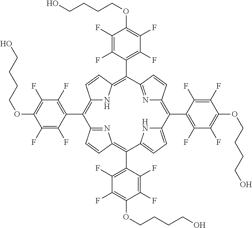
C12=C(C3=C(F)C(F)=C(OCCCCO)C(F)=C3F)C3=NC(=C(C4=C(F)C(F)=C(OCCCCO)C(F)=C4F)C4=CC=C(N4)C(C4=C(F)C(F)=C(OCCCCO)C(F)=C4F)=C4N=C(C(C5=C(F)C(F)=C(OCCCCO)C(F)=C5F)=C(N1)C=C2)C=C4)C=C3
